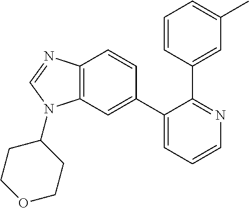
C12=C(C=C(C3=CC=CN=C3C3=CC(C)=CC=C3)C=C1)N(C1CCOCC1)C=N2
